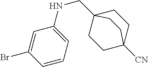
C1=C(Br)C=CC=C1NCC12CCC([CN])(CC1)CC2
